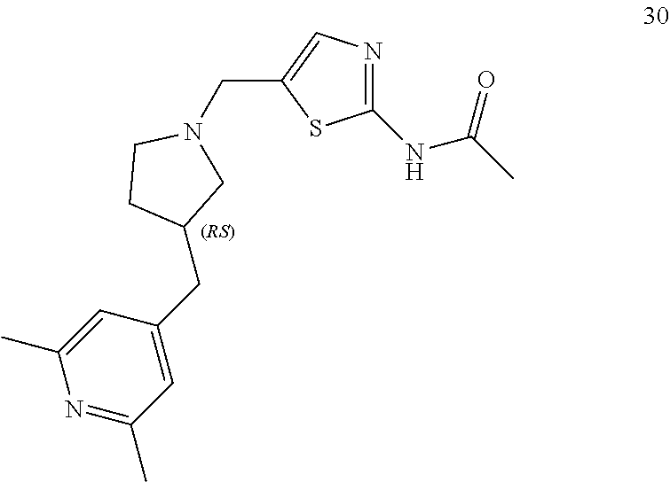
N1=C(C)C=C(CC2CCN(CC3=CN=C(NC(C)=O)S3)C2)C=C1C
